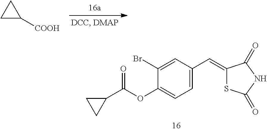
C1(Br)=CC(C=C2SC(=O)NC2=O)=CC=C1OC(C1CC1)=O.C1C([COOH])C1
